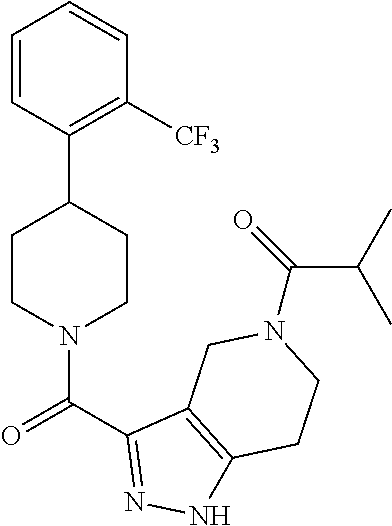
C1=CC(C2CCN(C(=O)C3=NNC4=C3CN(C(=O)C(C)C)CC4)CC2)=C([CF3])C=C1
